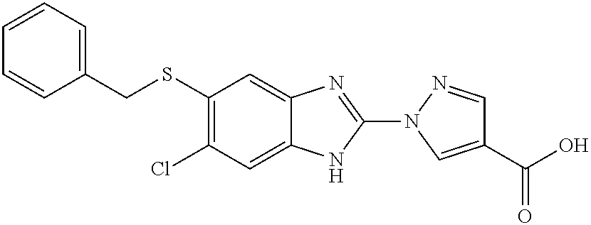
S(C1=C(Cl)C=C2C(=C1)N=C(N1C=C(C(=O)O)C=N1)N2)CC1=CC=CC=C1
